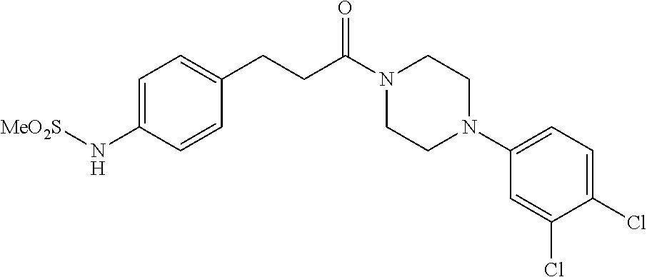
C1=C(N[MeO2S])C=CC(CCC(N2CCN(C3=CC=C(Cl)C(Cl)=C3)CC2)=O)=C1
